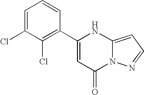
C1=C(Cl)C(Cl)=C(C2=CC(=O)N3C(=CC=N3)N2)C=C1
